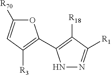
O1C([R70])=CC([R3])=C1C1=C([R18])C([R1])=NN1
